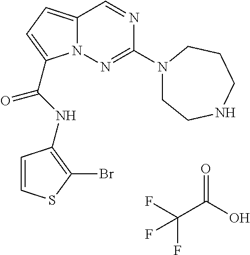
O=C(O)C(F)(F)F.N1=CC2=CC=C(C(NC3=C(Br)SC=C3)=O)N2N=C1N1CCNCCC1
